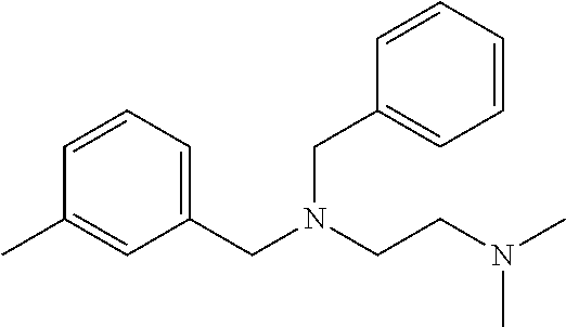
C1(CN(CCN(C)C)CC2=CC=CC=C2)=CC=CC(C)=C1
